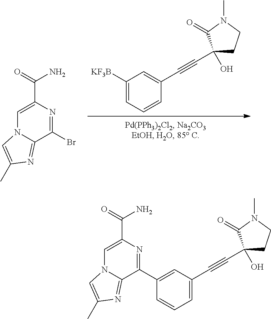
C1=C([KF3B])C=C(C#CC2(O)CCN(C)C2=O)C=C1.C1=C(C(=O)N)N=C(Br)C2=NC(C)=CN12.C1=C(C#CC2(O)CCN(C)C2=O)C=C(C2=NC(C(=O)N)=CN3C2=NC(C)=C3)C=C1
